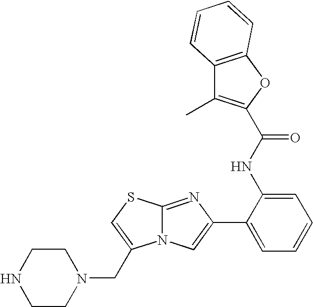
N12C(=NC(C3=CC=CC=C3NC(=O)C3=C(C)C4=C(O3)C=CC=C4)=C1)SC=C2CN1CCNCC1
